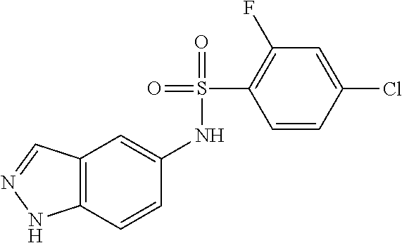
C12=C(C=CC(NS(=O)(C3=C(F)C=C(Cl)C=C3)=O)=C1)NN=C2
